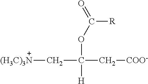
C(C(OC([R])=O)([H])C[COO-])[(H3C)3N]
